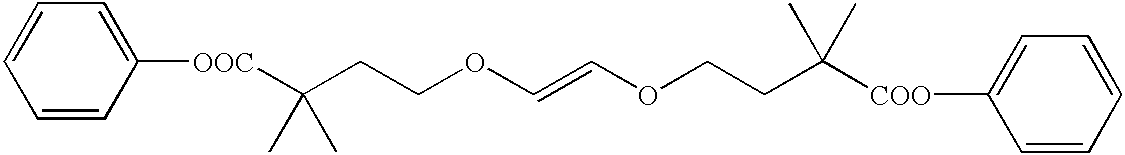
C(CCOC=COCCC([COO]C1=CC=CC=C1)(C)C)([OOC]C1=CC=CC=C1)(C)C
